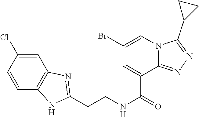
C1=C(Cl)C=CC2=C1N=C(CCNC(=O)C1=CC(Br)=CN3C1=NN=C3C1CC1)N2
